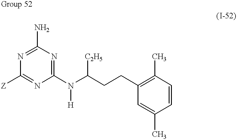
C1(N)=NC([Z])=NC(N(C(CCC2=C(C)C=CC(C)=C2)[C2H5])[H])=N1
